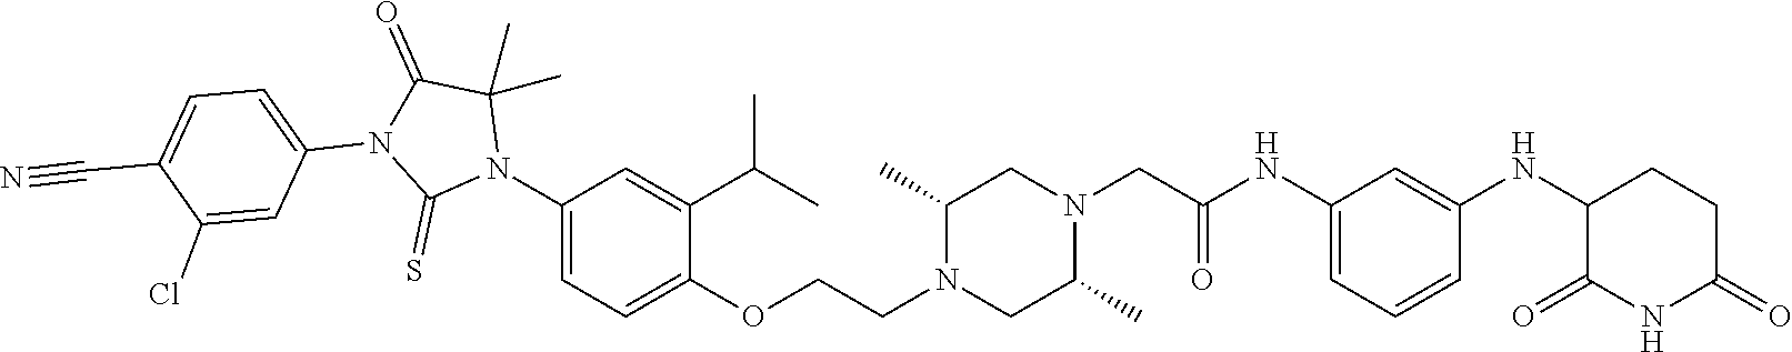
C1=C(NC(CN2CC(C)N(CCOC3=CC=C(N4C(C)(C)C(=O)N(C5=CC=C(C#N)C(Cl)=C5)C4=S)C=C3C(C)C)CC2C)=O)C=C(NC2C(=O)NC(=O)CC2)C=C1
